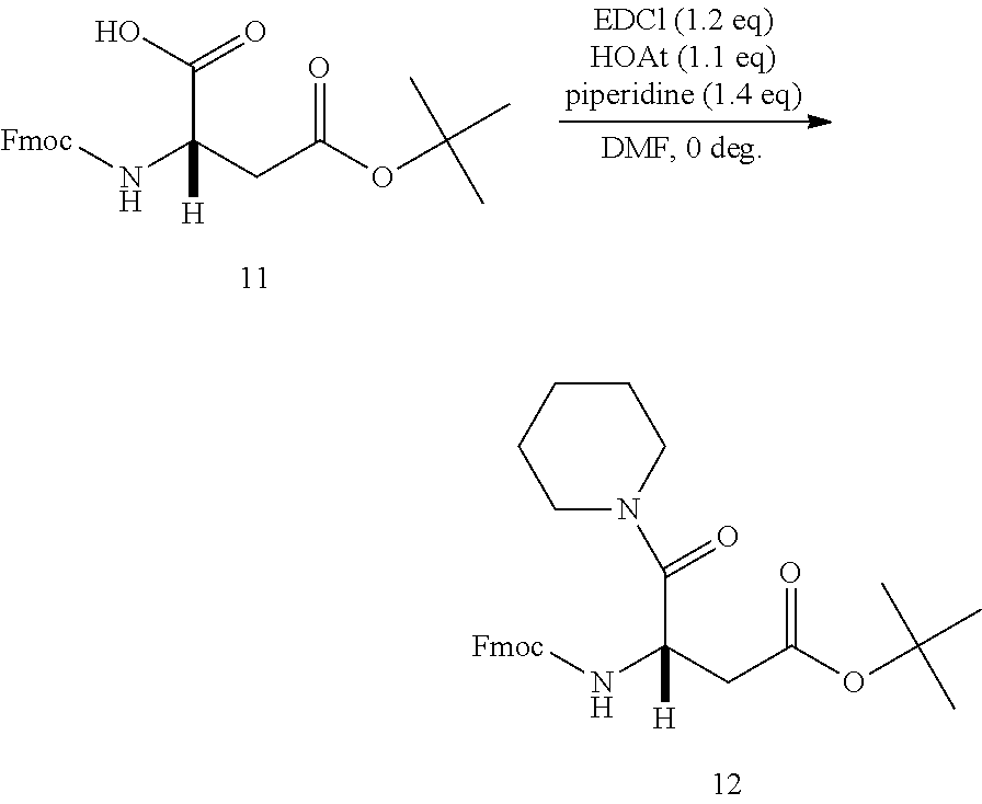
[Fmoc]NC(CC(OC(C)(C)C)=O)([H])C(O)=O.[Fmoc]NC(CC(OC(C)(C)C)=O)([H])C(N1CCCCC1)=O
